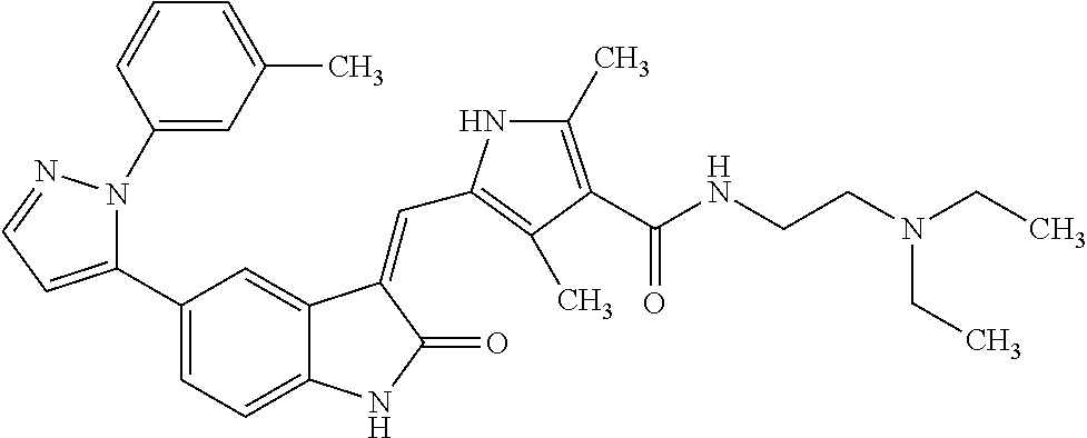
N1(C2=CC(C)=CC=C2)C(C2=CC=C3C(=C2)C(=CC2=C(C)C(C(NCCN(CC)CC)=O)=C(C)N2)C(=O)N3)=CC=N1
